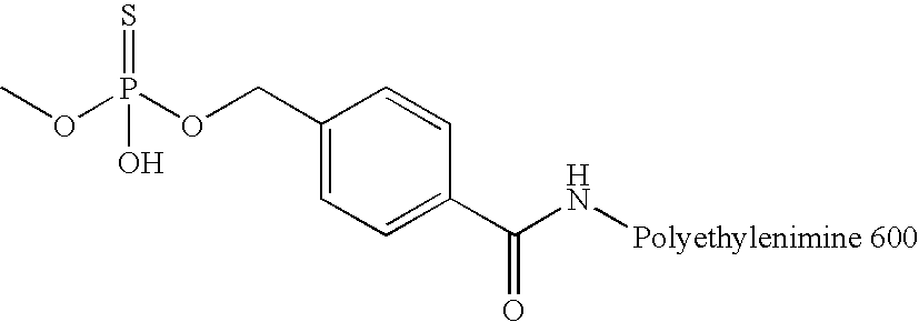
COP(OCC1=CC=C(C(N[Polyethylenimine 600])=O)C=C1)(=S)O
